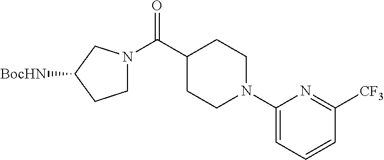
C1=C(N2CCC(C(=O)N3CCC([BocHN])C3)CC2)N=C([CF3])C=C1
